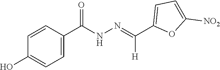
C1=C([NO2])OC(C(=NNC(C2=CC=C(O)C=C2)=O)[H])=C1
